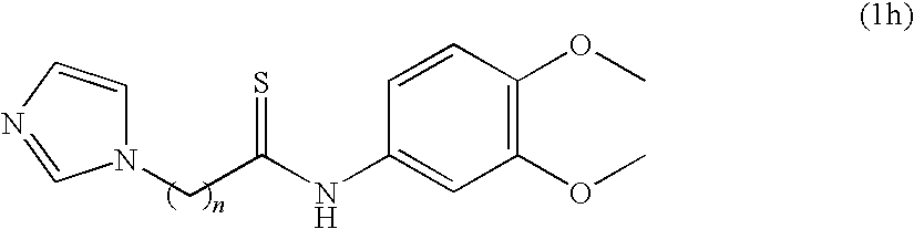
N1(CC(NC2=CC(OC)=C(OC)C=C2)=S)C=CN=C1
